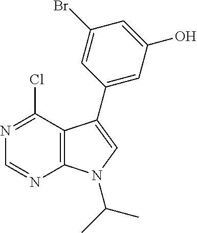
N1=C(Cl)C2=C(N=C1)N(C(C)C)C=C2C1=CC(O)=CC(Br)=C1
